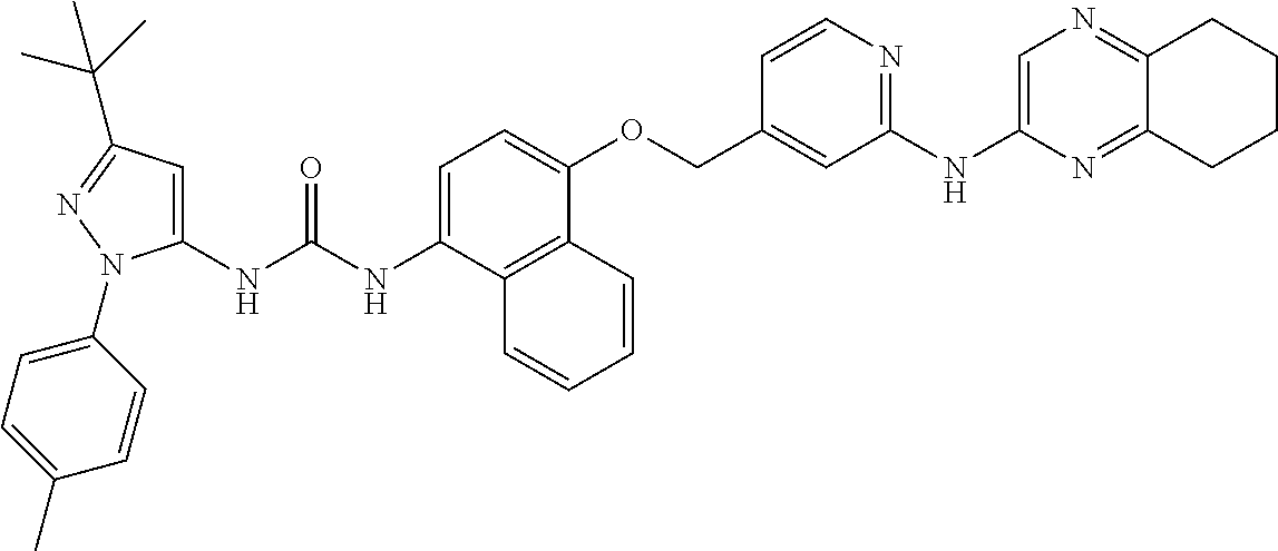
N(C(NC1=CC(C(C)(C)C)=NN1C1=CC=C(C)C=C1)=O)C1=CC=C(OCC2=CC(NC3=CN=C4C(=N3)CCCC4)=NC=C2)C2=C1C=CC=C2
